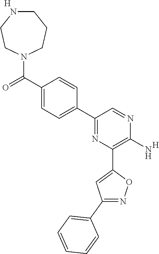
C1(C2=CC=C(C(=O)N3CCCNCC3)C=C2)=NC(C2=CC(C3=CC=CC=C3)=NO2)=C(N)N=C1.[H].[H]
